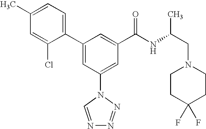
C1(C2=CC(N3C=NN=N3)=CC(C(NC(CN3CCC(F)(F)CC3)C)=O)=C2)=CC=C(C)C=C1Cl
